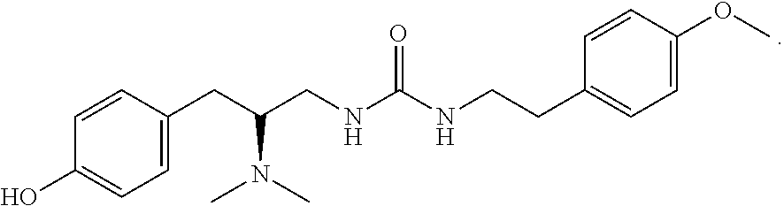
C1=C(CC(CNC(NCCC2=CC=C(OC)C=C2)=O)N(C)C)C=CC(O)=C1
